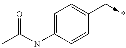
CC(NC1=CC=C(C->*)C=C1)=O
